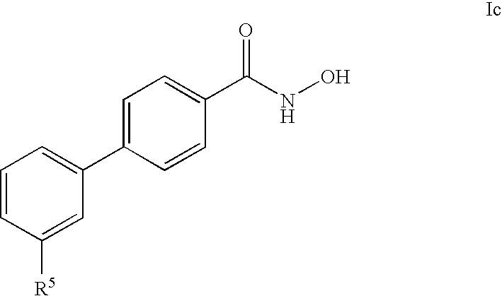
C1=CC([R5])=CC(C2=CC=C(C(NO)=O)C=C2)=C1
